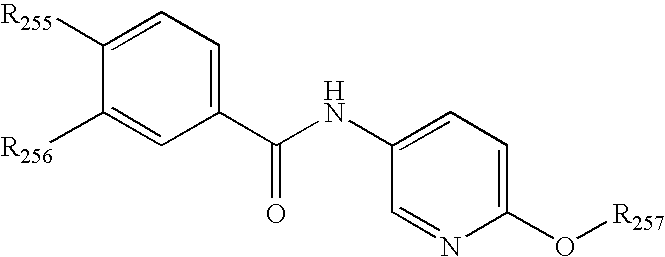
C1(C(NC2=CC=C(O[R257])N=C2)=O)=CC=C([R255])C([R256])=C1
